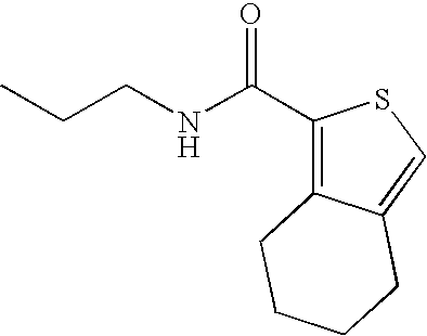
C1(C(NCCC)=O)=C2C(=CS1)CCCC2
